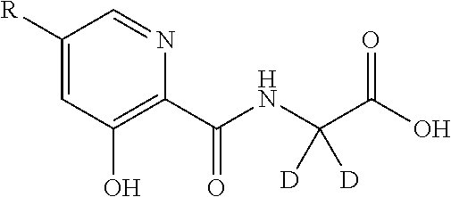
C1([R])=CC(O)=C(C(NC(C(O)=O)([D])[D])=O)N=C1
